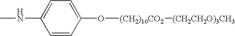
C1=C(NC)C=CC(O[(CH2)10CO2][(CH2CH2O)3CH3])=C1
